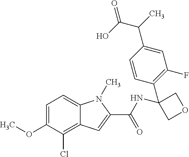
C1=C(OC)C(Cl)=C2C(=C1)N(C)C(C(NC1(C3=C(F)C=C(C(C(O)=O)C)C=C3)COC1)=O)=C2
